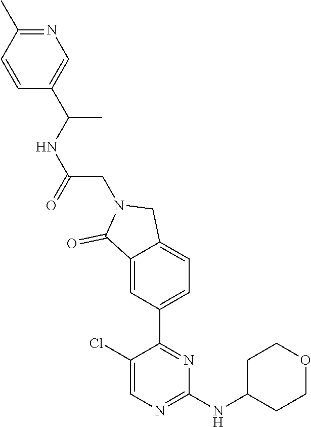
C1(Cl)=CN=C(NC2CCOCC2)N=C1C1=CC=C2C(=C1)C(=O)N(CC(NC(C1=CN=C(C)C=C1)C)=O)C2
